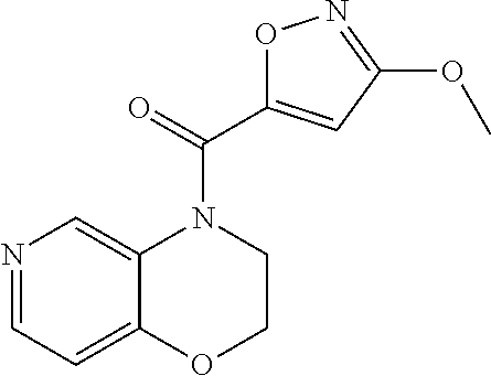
N1=CC=C2C(=C1)N(C(C1=CC(OC)=NO1)=O)CCO2
